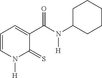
C1=CN([H])C(=S)C(C(N(C2CCCCC2)[H])=O)=C1
